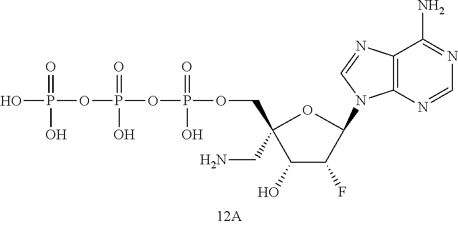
OP(OP(OP(OCC1(CN)C(O)C(F)C(N2C3=C(N=C2)C(N)=NC=N3)O1)(=O)O)(=O)O)(=O)O
